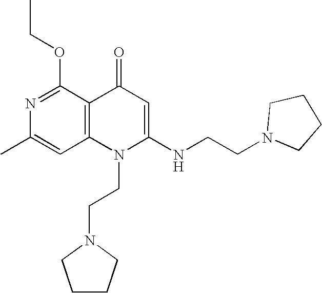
CC1=CC2=C(C(OCC)=N1)C(=O)C=C(NCCN1CCCC1)N2CCN1CCCC1
